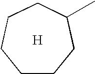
C1CCC(C)CCC1.[H]
